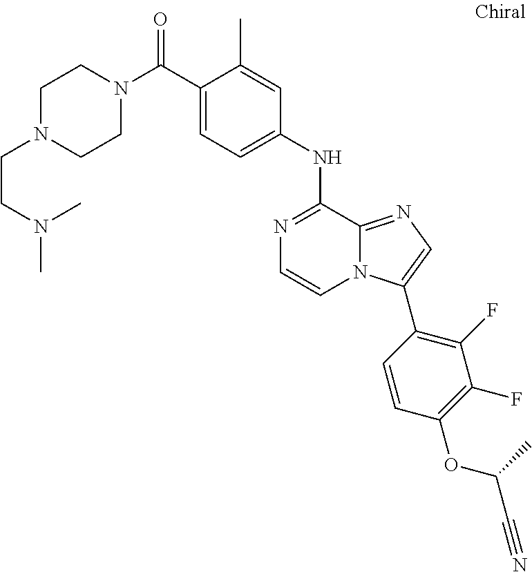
C(C1=CC=C(NC2=NC=CN3C2=NC=C3C2=C(F)C(F)=C(OC(C#N)C)C=C2)C=C1C)(=O)N1CCN(CCN(C)C)CC1
